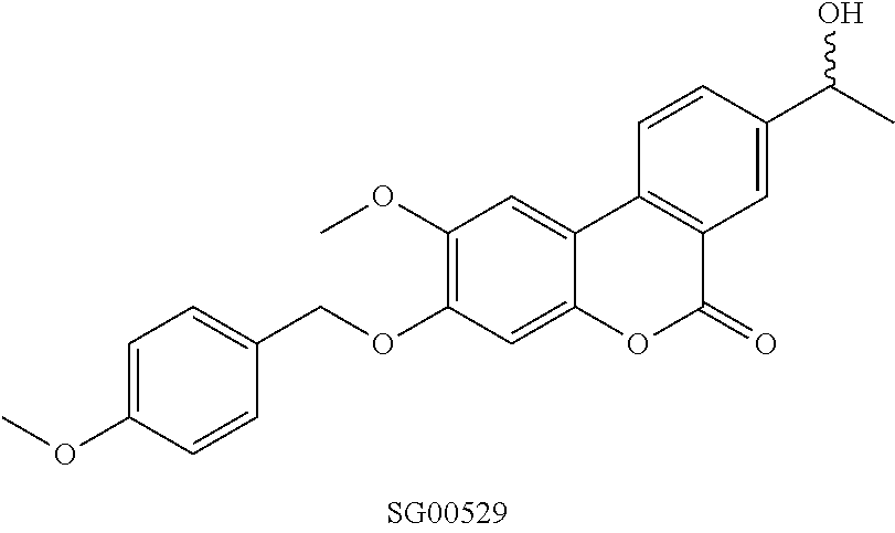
O(C1=C(OC)C=C2C(=C1)OC(=O)C1=C2C=CC(C(C)O)=C1)CC1=CC=C(OC)C=C1
